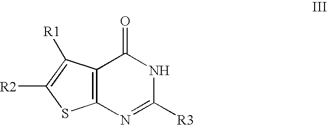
C12=C(N=C([R3])NC1=O)SC([R2])=C2[R1]
